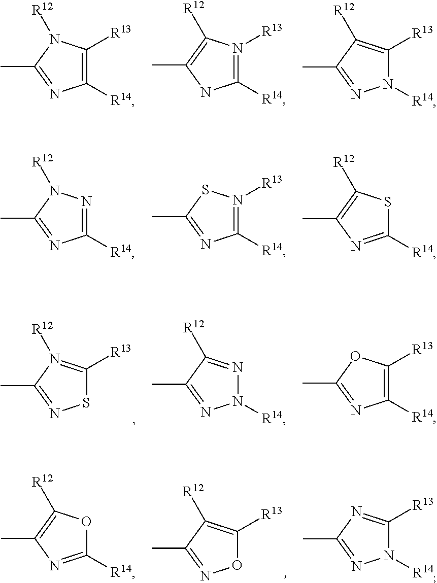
C1([R14])=C([R13])N([R12])C(C)=N1.C1([R14])=N([R13])C([R12])=C(C)N1.N1([R14])C([R13])=C([R12])C(C)=N1.C1([R14])=NN([R12])C(C)=N1.C1([R14])=N([R13])SC(C)=N1.C1([R14])=NC(C)=C([R12])S1.S1C([R13])=N([R12])C(C)=N1.N1([R14])N=C([R12])C(C)=N1.C1([R14])=C([R13])OC(C)=N1.O1C([R13])=C([R12])C(C)=N1.C1([R14])=NC(C)=C([R12])O1.N1([R14])C([R13])=NC(C)=N1
